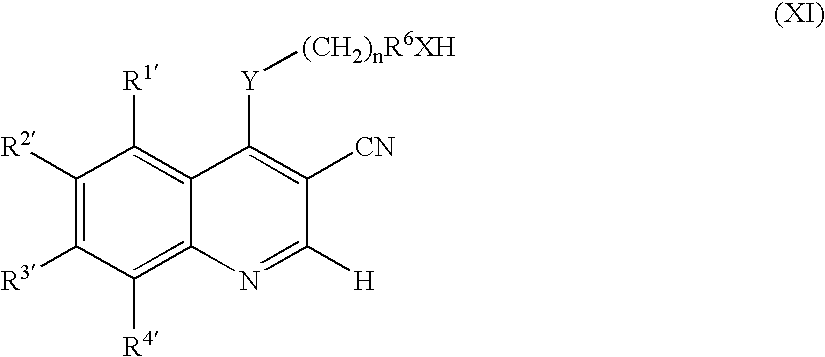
C1([R2])=C([R3])C([R4])=C2C(=C1[R1])C([Y][(CH2)nR6XH])=C([CN])C([H])=N2
